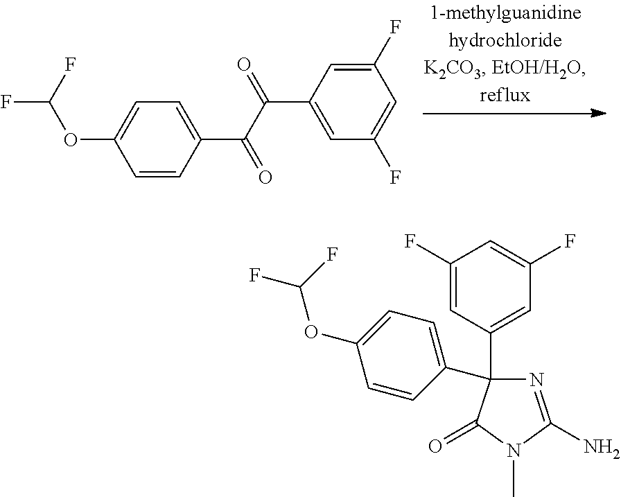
FC(F)OC1=CC=C(C(=O)C(C2=CC(F)=CC(F)=C2)=O)C=C1.C1(F)=CC(C2(C3=CC=C(OC(F)F)C=C3)N=C(N)N(C)C2=O)=CC(F)=C1
